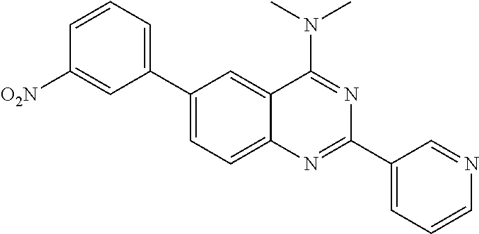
C1(C2=CC=CC([O2N])=C2)=CC=C2C(=C1)C(N(C)C)=NC(C1=CC=CN=C1)=N2
